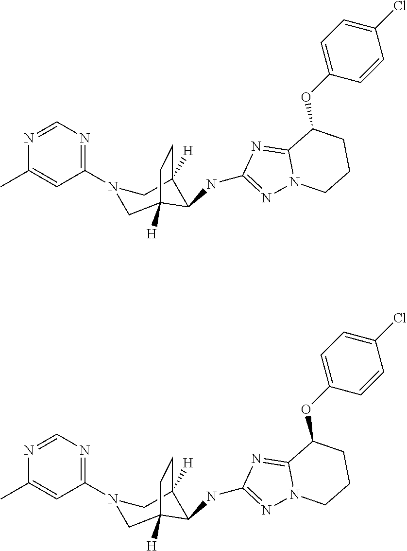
C1=NC(C)=CC(N2CC3([H])C(NC4=NN5C(=N4)C(OC4=CC=C(Cl)C=C4)CCC5)C([H])(C2)CC3)=N1.C1=NC(C)=CC(N2CC3([H])C(NC4=NN5C(=N4)C(OC4=CC=C(Cl)C=C4)CCC5)C([H])(C2)CC3)=N1
